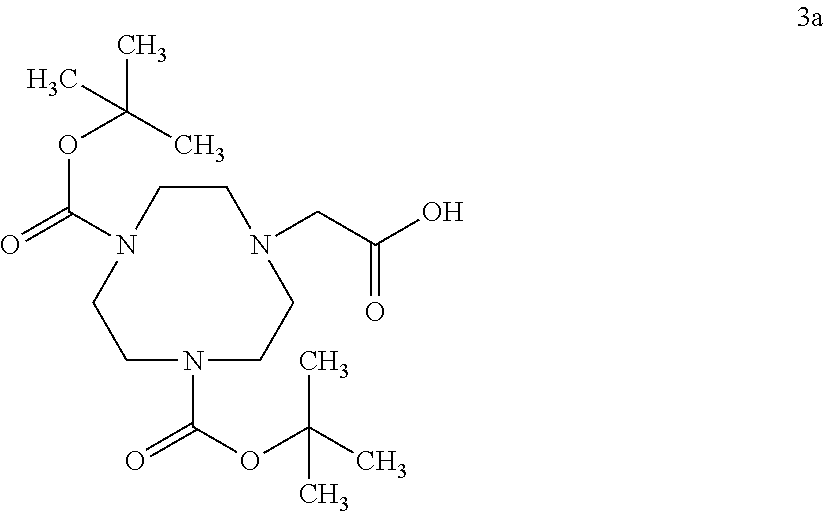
C(OC(C)(C)C)(=O)N1CCN(CC(O)=O)CCN(C(OC(C)(C)C)=O)CC1
